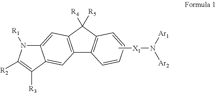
C12=CC3=C(C=C1C([R3])=C([R2])N2[R1])C1=C(C3([R5])[R4])C=CC=C1.C[X1]N([Ar1])[Ar2]
